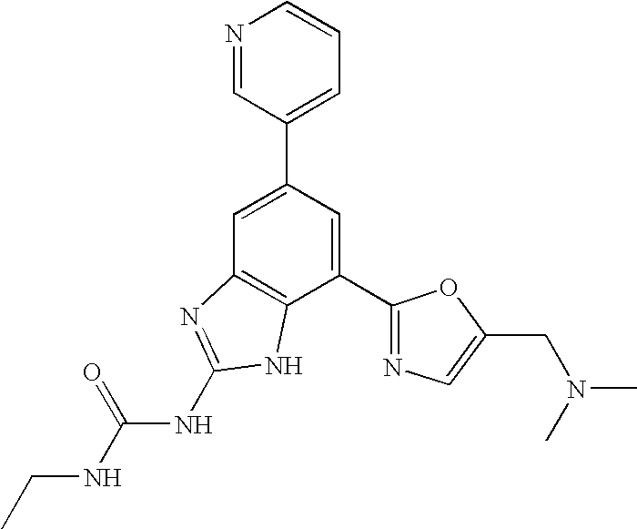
C1=C(C2=CC=CN=C2)C=C(C2=NC=C(CN(C)C)O2)C2=C1N=C(NC(NCC)=O)N2
